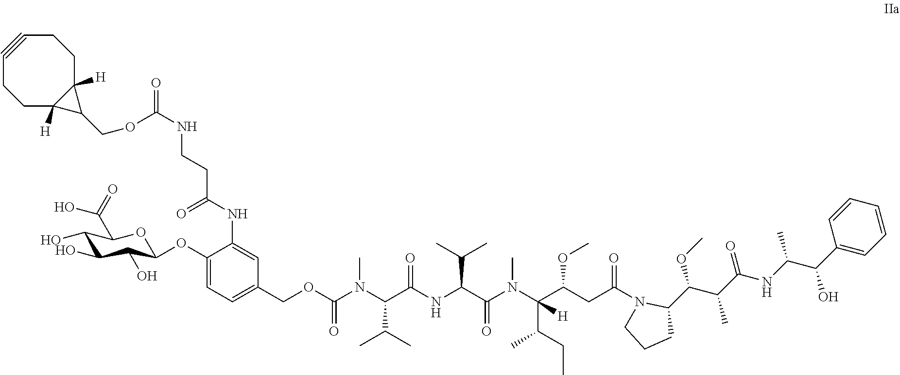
C1#CCCC2([H])C([H])(CC1)C2COC(=O)NCCC(=O)NC1=CC(COC(N(C(C(=O)NC(C(N(C(C(CC(N2CCCC2C(OC)C(C(NC(C(C2=CC=CC=C2)O)C)=O)C)=O)OC)(C(CC)C)[H])C)=O)C(C)C)C(C)C)C)=O)=CC=C1OC1C(O)C(O)C(O)C(C(=O)O)O1
